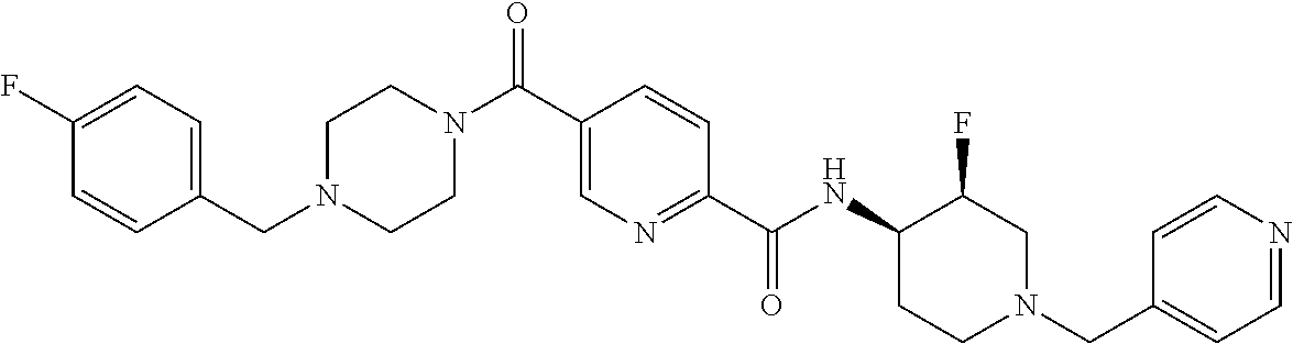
C1CN(C(C2=CN=C(C(NC3CCN(CC4=CC=NC=C4)CC3F)=O)C=C2)=O)CCN1CC1=CC=C(F)C=C1
